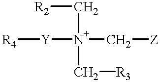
[R2]C[N+]([Y][R4])(C[Z])C[R3]
